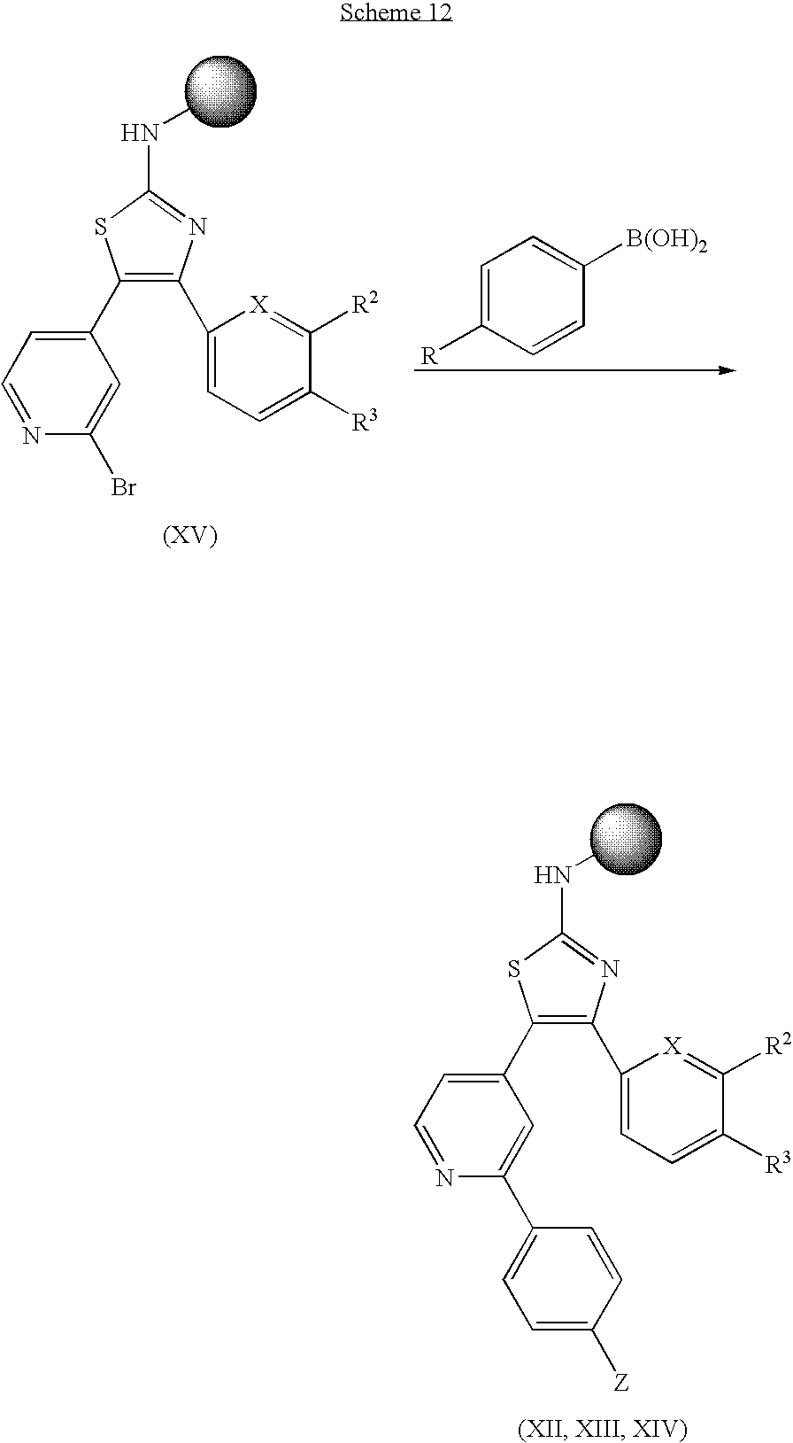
C1(C2=CC=NC(C3=CC=C([Z])C=C3)=C2)=C(C2=CC=C([R3])C([R2])=[X]2)N=C(NC)S1.C1=C([R])C=CC([B(OH)2])=C1.C1(C2=CC=NC(Br)=C2)=C(C2=CC=C([R3])C([R2])=[X]2)N=C(NC)S1
